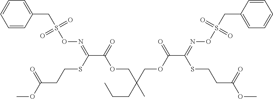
C1=CC(CS(ON=C(C(=O)OCC(CCC)(C)COC(C(=NOS(CC2=CC=CC=C2)(=O)=O)SCCC(OC)=O)=O)SCCC(OC)=O)(=O)=O)=CC=C1
